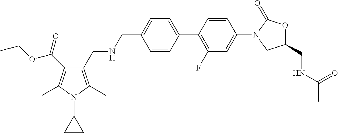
C1(CNCC2=C(C)N(C3CC3)C(C)=C2C(OCC)=O)=CC=C(C2=C(F)C=C(N3CC(CNC(C)=O)OC3=O)C=C2)C=C1
